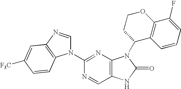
C12=C(N=C(N3C=NC4=C3C=CC([F3C])=C4)N=C1)N(C1C3=C(C(F)=CC=C3)OCC1)C(=O)N2
